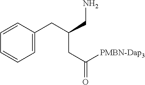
C1(CC(CN)CC(=O)[PMBN-Dap3])=CC=CC=C1
